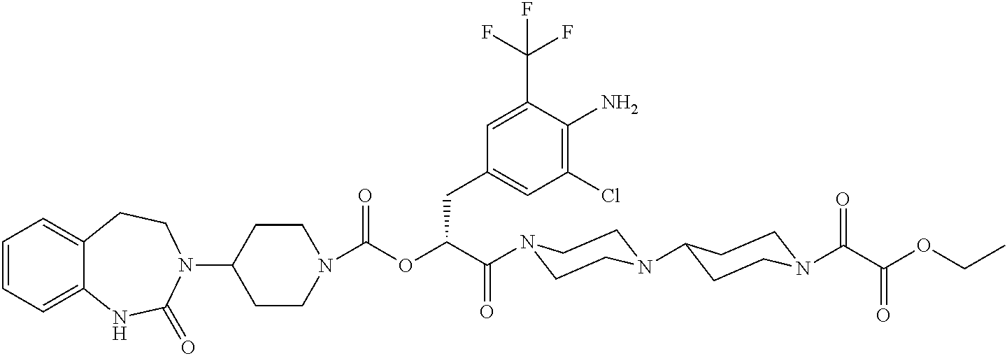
C1=CC=C2C(=C1)CCN(C1CCN(C(OC(C(=O)N3CCN(C4CCN(C(=O)C(OCC)=O)CC4)CC3)CC3=CC(Cl)=C(N)C(C(F)(F)F)=C3)=O)CC1)C(=O)N2
